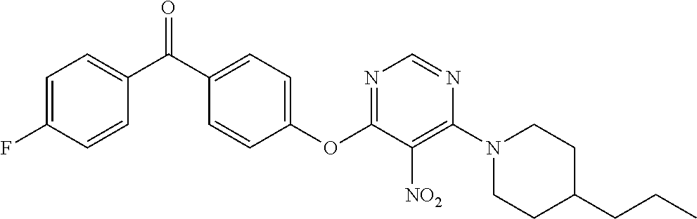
C1(OC2=NC=NC(N3CCC(CCC)CC3)=C2[NO2])=CC=C(C(C2=CC=C(F)C=C2)=O)C=C1
